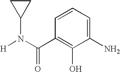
C1C(N([H])C(C2=C(O)C(N)=CC=C2)=O)C1
